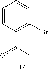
C1=CC(C(C)=O)=C(Br)C=C1.[BT]
